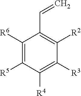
C1([R6])=C([R5])C([R4])=C([R3])C([R2])=C1C=C
